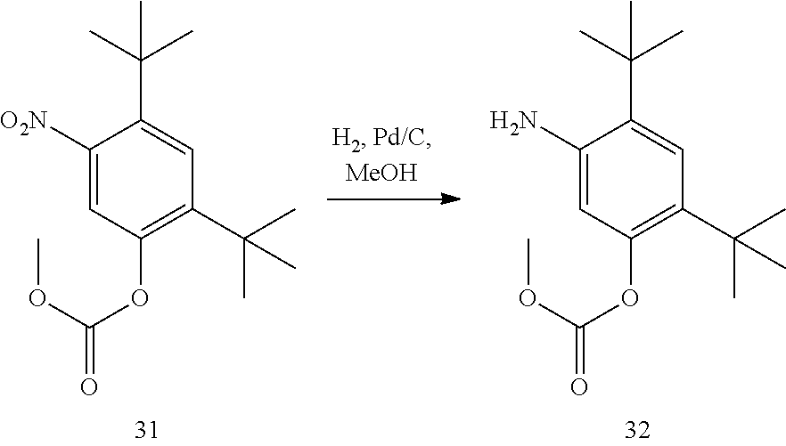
C1([O2N])=CC(OC(OC)=O)=C(C(C)(C)C)C=C1C(C)(C)C.C1(N)=CC(OC(OC)=O)=C(C(C)(C)C)C=C1C(C)(C)C
